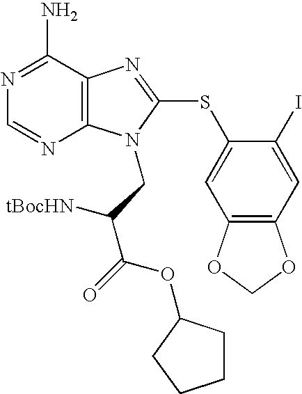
N1=C(N)C2=C(N=C1)N(CC(C(=O)OC1CCCC1)[tBocHN])C(SC1=CC3=C(C=C1I)OCO3)=N2
